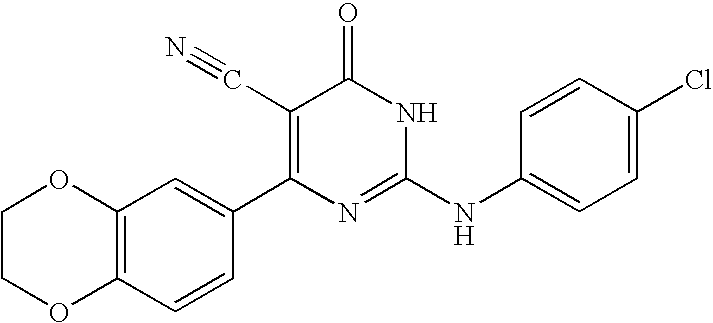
C1=CC(C2=C(C#N)C(=O)NC(NC3=CC=C(Cl)C=C3)=N2)=CC2=C1OCCO2
